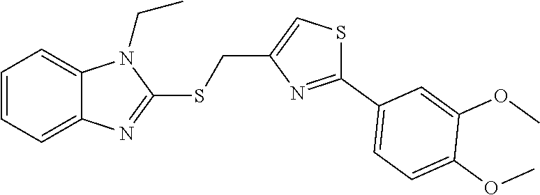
C1=CC=C2C(=C1)N(CC)C(SCC1=CSC(C3=CC=C(OC)C(OC)=C3)=N1)=N2
